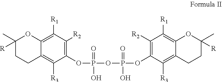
C1([R2])=C(OP(=O)(O)OP(=O)(O)OC2=C([R2])C([R1])=C3C(=C2[R3])CCC(C)([R])O3)C([R3])=C2C(=C1[R1])OC(C)([R])CC2
